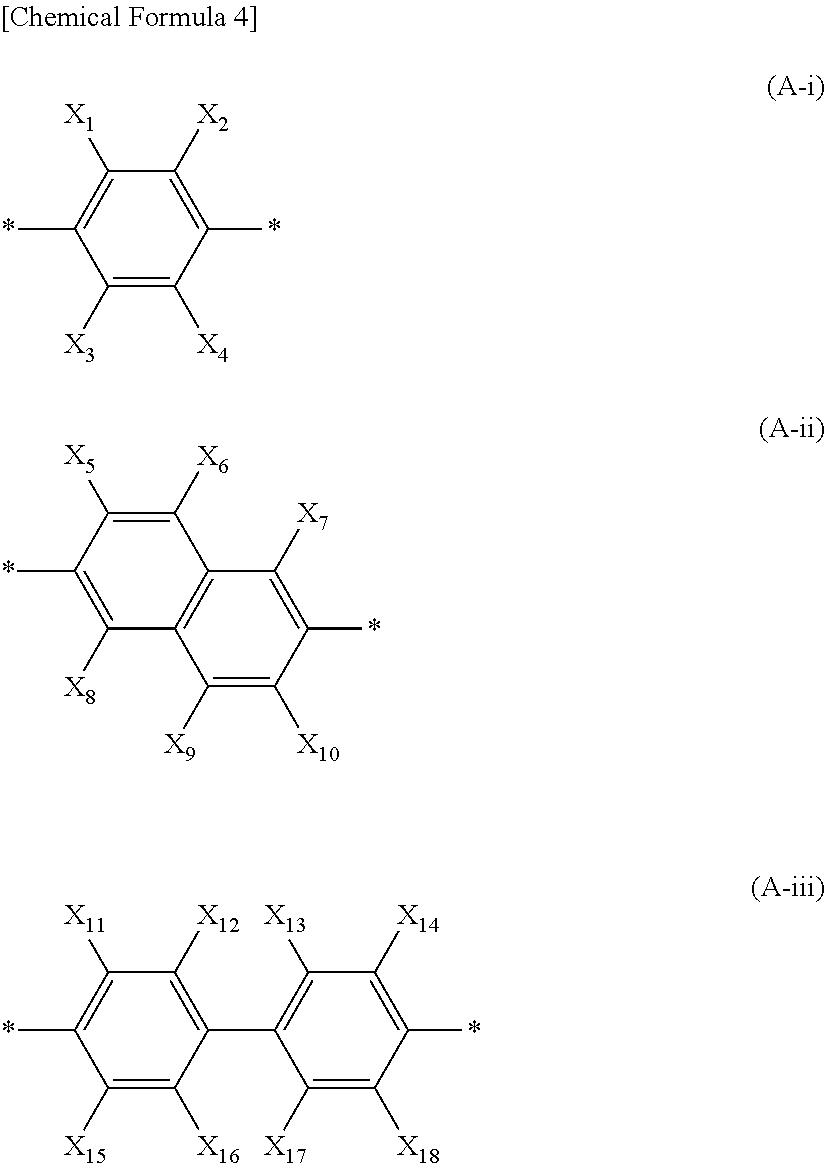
C1([X3])=C([X4])C(*)=C([X2])C([X1])=C1*.C1([X8])=C(*)C([X5])=C([X6])C2=C1C([X9])=C([X10])C(*)=C2[X7].C1([X15])=C([X16])C(C2=C([X13])C([X14])=C(*)C([X18])=C2[X17])=C([X12])C([X11])=C1*
